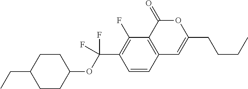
C1=CC2=C(C(F)=C1C(OC1CCC(CC)CC1)(F)F)C(=O)OC(CCCC)=C2
